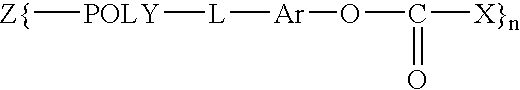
[Z{][POLY][L][Ar]OC([X}n])=O
